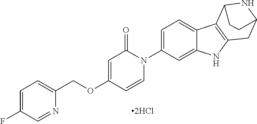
[2HCl].O(C1=CC(=O)N(C2=CC=C3C(=C2)NC2=C3C3NC(C2)CC3)C=C1)CC1=CC=C(F)C=N1
